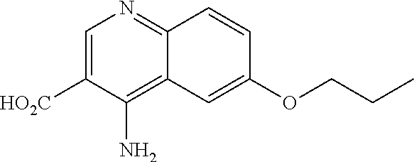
C12=C(N)C([HO2C])=CN=C1C=CC(OCCC)=C2
